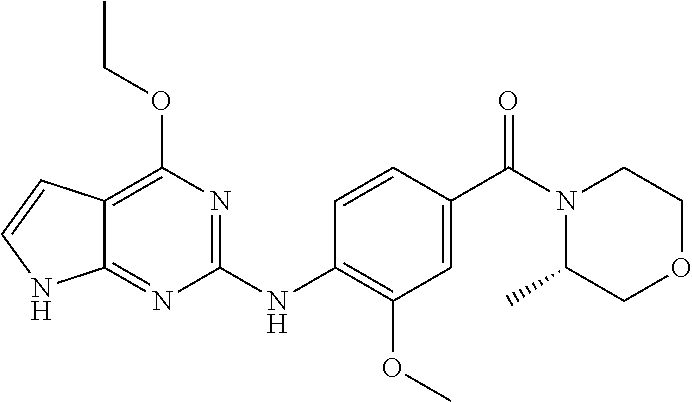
C1(NC2=C(OC)C=C(C(N3C(C)COCC3)=O)C=C2)=NC(OCC)=C2C(=N1)NC=C2
